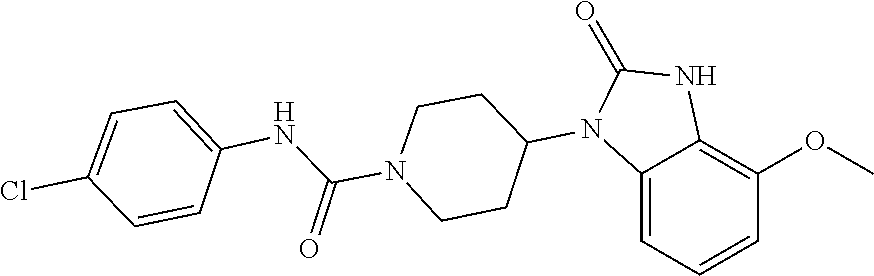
C1CN(C(NC2=CC=C(Cl)C=C2)=O)CCC1N1C(=O)NC2=C(OC)C=CC=C12
